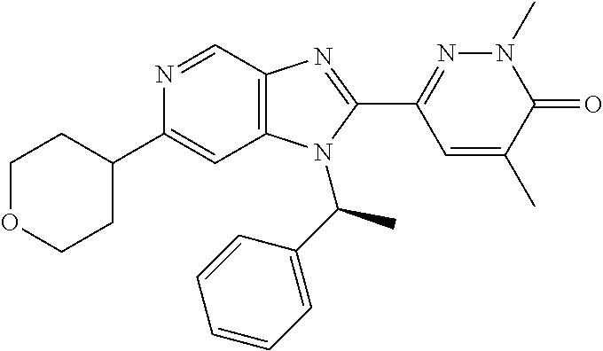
N1=CC2=C(C=C1C1CCOCC1)N(C(C1=CC=CC=C1)C)C(C1=NN(C)C(=O)C(C)=C1)=N2
